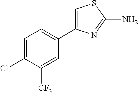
C1=C(Cl)C([CF3])=CC(C2=CSC(N)=N2)=C1
